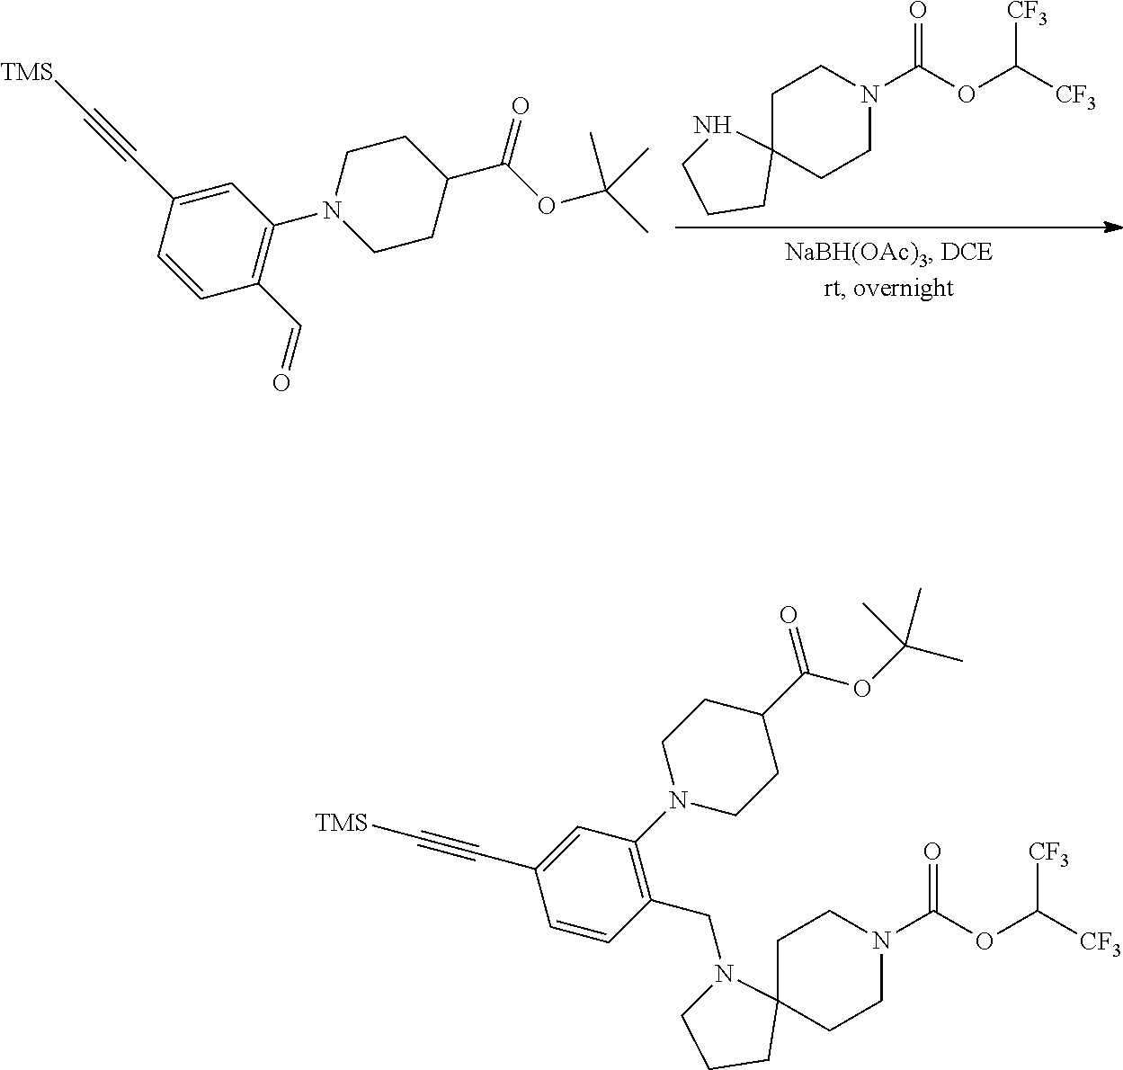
C1CN(C(OC([CF3])[CF3])=O)CCC12NCCC2.C1=C(C#C[TMS])C=CC(C=O)=C1N1CCC(C(OC(C)(C)C)=O)CC1.C1(CN2CCCC23CCN(C(OC([CF3])[CF3])=O)CC3)=C(N2CCC(C(OC(C)(C)C)=O)CC2)C=C(C#C[TMS])C=C1
